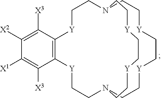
C1([X2])=C([X3])C2=C(C([X3])=C1[X1])[Y]CCN1CC[Y]CC[Y]CCN(CC[Y]2)CC[Y]CC[Y]CC1
